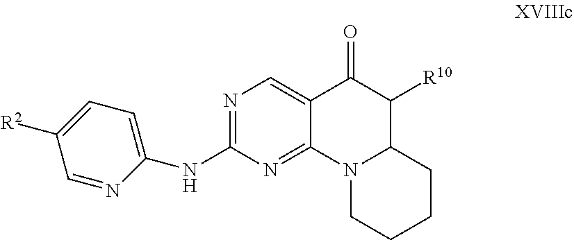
N1=C(NC2=CC=C([R2])C=N2)N=C2C(=C1)C(=O)C([R10])C1N2CCCC1
